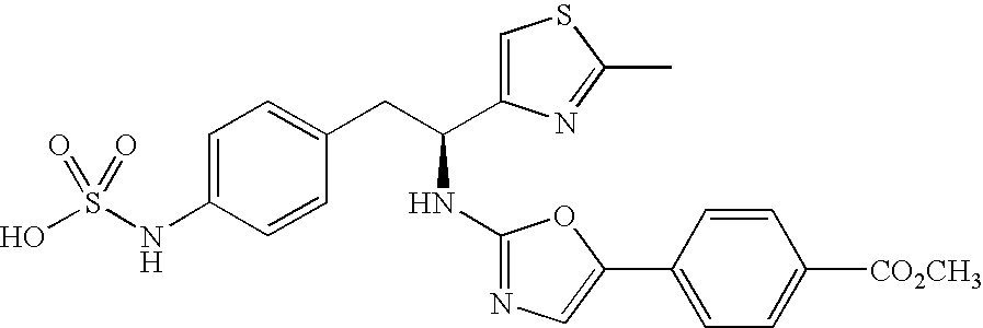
OS(NC1=CC=C(CC(NC2=NC=C(C3=CC=C([CO2CH3])C=C3)O2)C2=CSC(C)=N2)C=C1)(=O)=O
